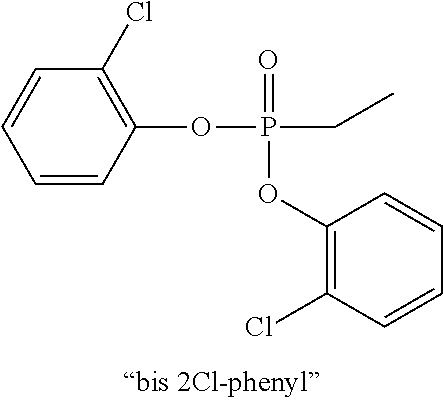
C1=CC(OP(CC)(=O)OC2=C(Cl)C=CC=C2)=C(Cl)C=C1
